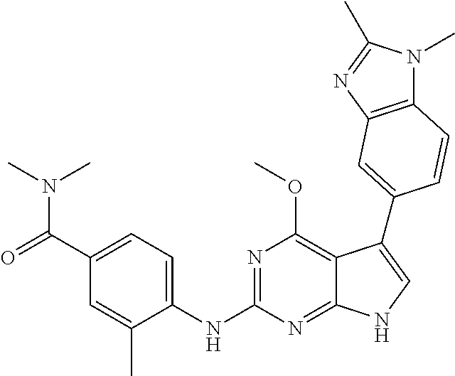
C1(C(=O)N(C)C)=CC=C(NC2=NC(OC)=C3C(=N2)NC=C3C2=CC3=C(N(C)C(C)=N3)C=C2)C(C)=C1
